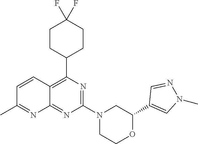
C1(C2=CN(C)N=C2)OCCN(C2=NC(C3CCC(F)(F)CC3)=C3C(=N2)N=C(C)C=C3)C1
